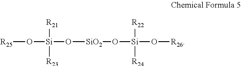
[R25]O[Si](O[SiO2]O[Si](O[R26])([R22])[R24])([R21])[R23]
